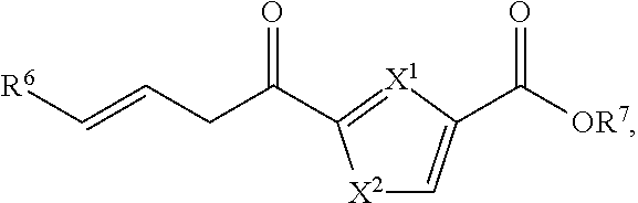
[R6]C=CCC(=O)C1=[X1]C(C([OR7])=O)=C[X2]1
